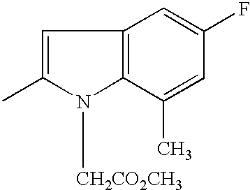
C1=C(C)N([CH2CO2CH3])C2=C1C=C(F)C=C2C
